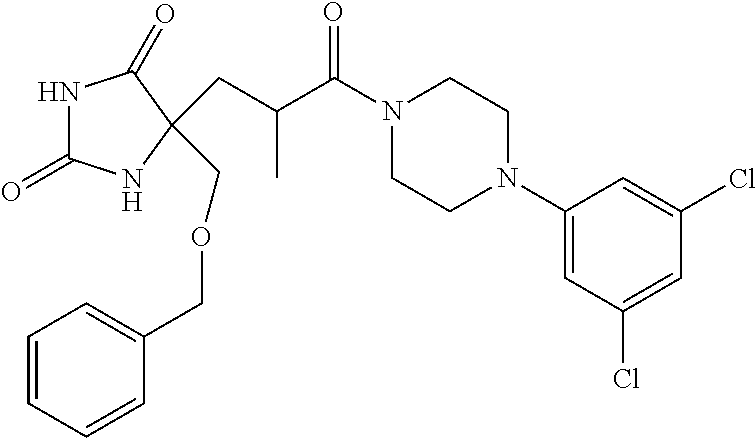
N1C(=O)NC(CC(C(N2CCN(C3=CC(Cl)=CC(Cl)=C3)CC2)=O)C)(COCC2=CC=CC=C2)C1=O
